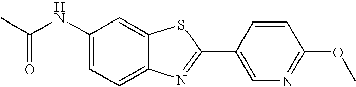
C1(NC(C)=O)=CC=C2C(=C1)SC(C1=CN=C(OC)C=C1)=N2
